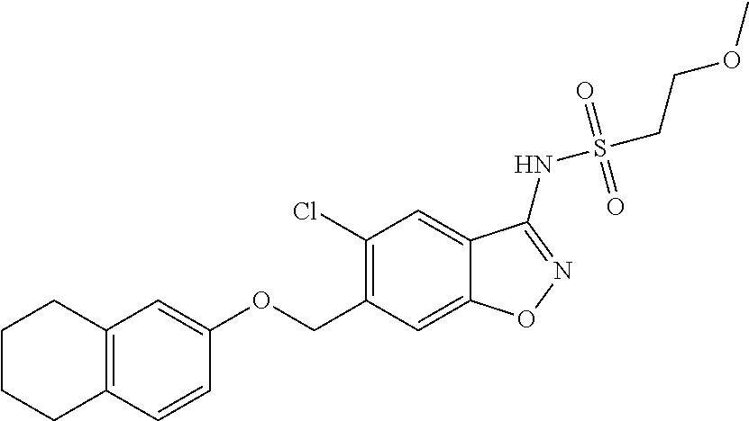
C12=C(C=CC(OCC3=C(Cl)C=C4C(=C3)ON=C4NS(CCOC)(=O)=O)=C1)CCCC2
